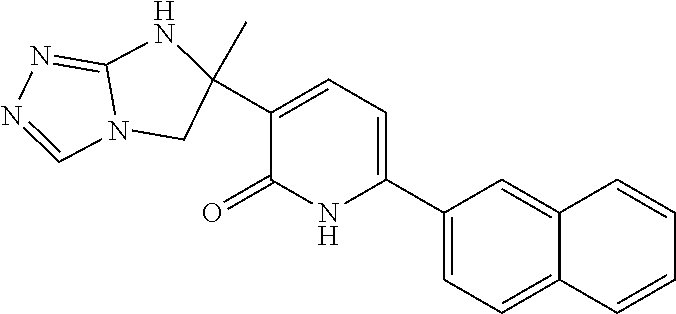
C1(C2=CC=C(C3(C)CN4C(=NN=C4)N3)C(=O)N2)=CC=C2C(=C1)C=CC=C2
